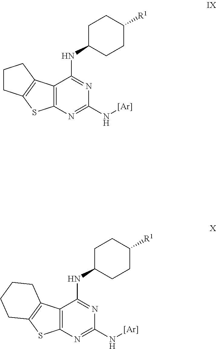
C12=C(N=C(N[Ar])N=C1NC1CCC([R1])CC1)SC1=C2CCC1.C12=C(N=C(N[Ar])N=C1NC1CCC([R1])CC1)SC1=C2CCCC1
